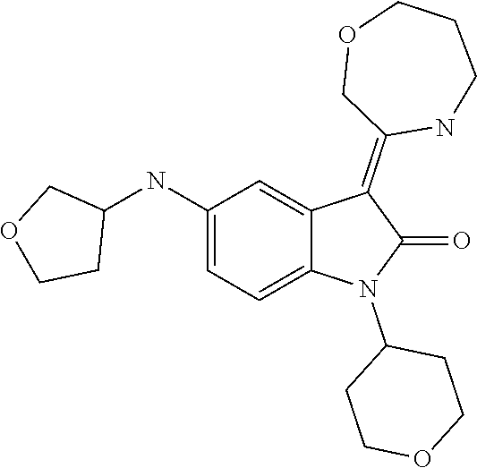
C1COCCC1N1C(=O)C(=C2COCCCN2)C2=CC(NC3CCOC3)=CC=C12
